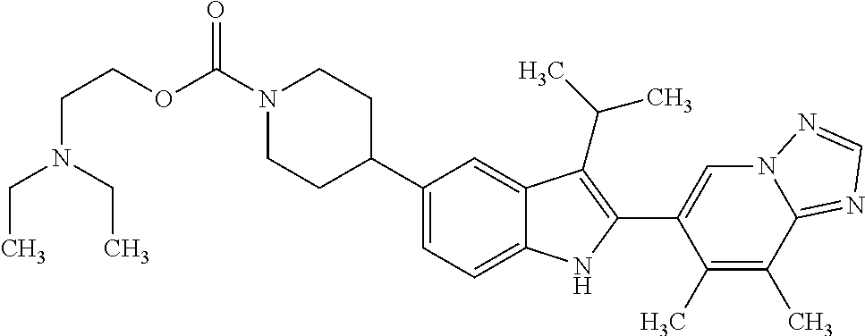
C(=O)(N1CCC(C2=CC=C3C(=C2)C(C(C)C)=C(C2=CN4C(=NC=N4)C(C)=C2C)N3)CC1)OCCN(CC)CC
